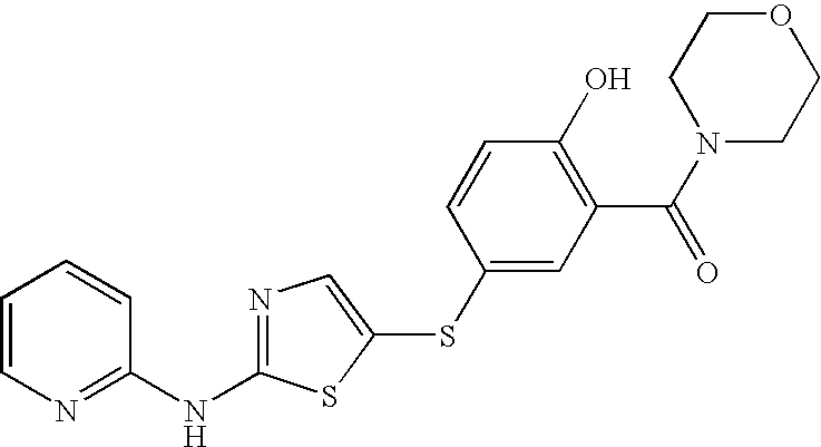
C1=CN=C(NC2=NC=C(SC3=CC(C(N4CCOCC4)=O)=C(O)C=C3)S2)C=C1
